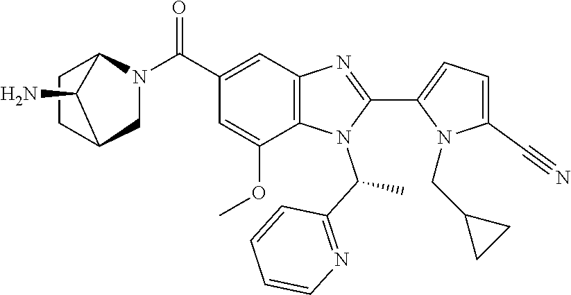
C1=C(C#N)N(CC2CC2)C(C2=NC3=C(N2C(C2=NC=CC=C2)C)C(OC)=CC(C(N2CC4CCC2C4N)=O)=C3)=C1
